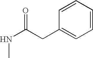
C(C1=CC=CC=C1)C(NC)=O
